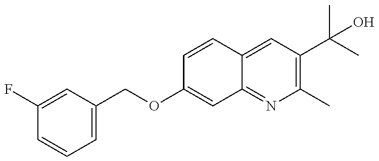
C1(F)=CC(COC2=CC3=NC(C)=C(C(C)(C)O)C=C3C=C2)=CC=C1
